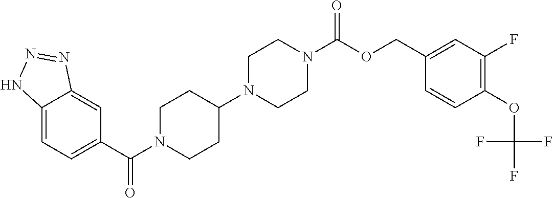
C12=CC=C(C(N3CCC(N4CCN(C(OCC5=CC(F)=C(OC(F)(F)F)C=C5)=O)CC4)CC3)=O)C=C1N=NN2
